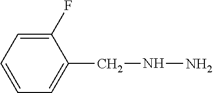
C1(CNN)=CC=CC=C1F
